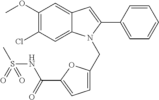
C1(OC)=C(Cl)C=C2C(=C1)C=C(C1=CC=CC=C1)N2CC1=CC=C(C(=O)NS(C)(=O)=O)O1
